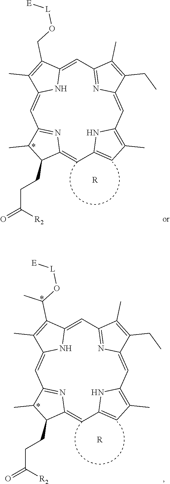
C12=CC3=NC(=CC4=C(C)C=C(C=C5C(CCC(=O)[R2])C(C)C(=N5)C=C(C(C)=C1CO[L][E])N2)N4)C(CC)=C3C.[R].C12=CC3=NC(=CC4=C(C)C=C(C=C5C(CCC(=O)[R2])C(C)C(=N5)C=C(C(C)=C1C(O[L][E])C)N2)N4)C(CC)=C3C.[R]
